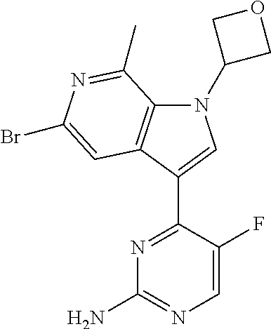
N1=C(C2=CN(C3COC3)C3=C2C=C(Br)N=C3C)C(F)=CN=C1N
